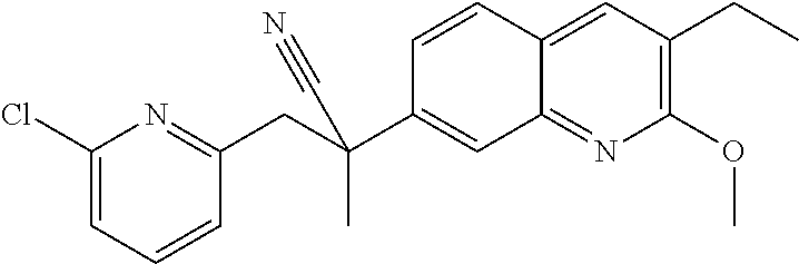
C1=CC2=CC(CC)=C(OC)N=C2C=C1C(CC1=NC(Cl)=CC=C1)(C)C#N
